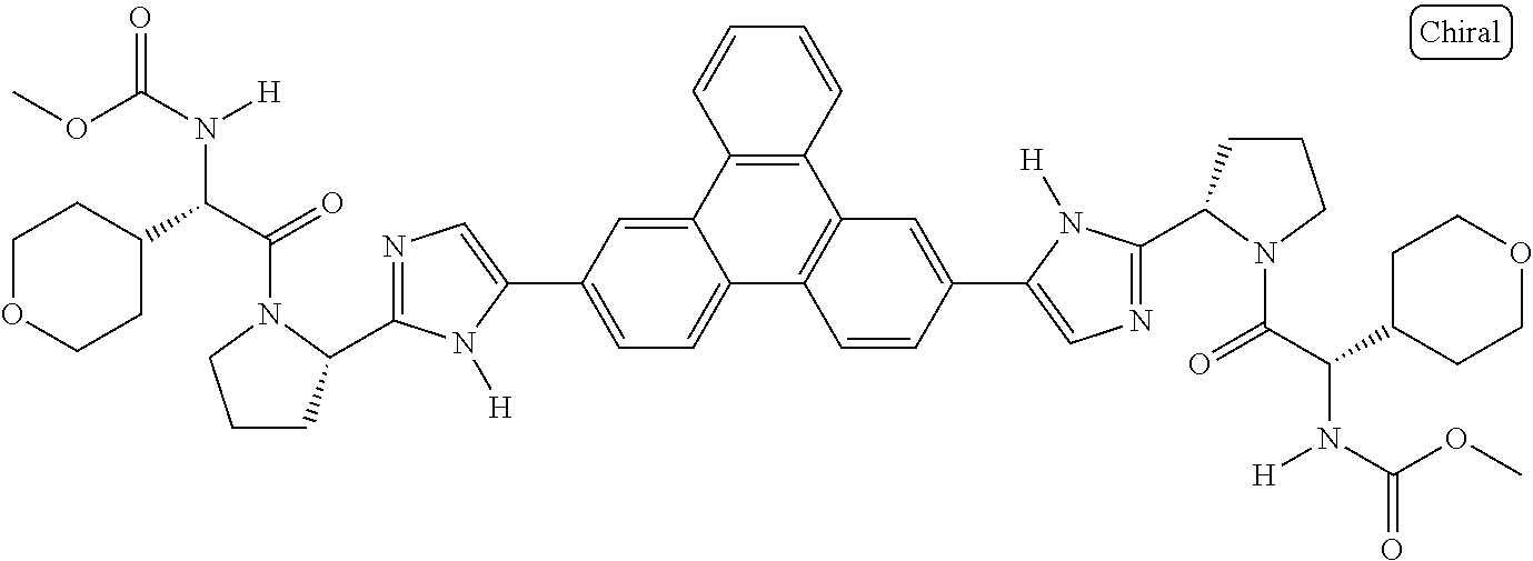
C12=CC(C3=CN=C(C4CCCN4C(C(C4CCOCC4)N(C(OC)=O)[H])=O)N3[H])=CC=C1C1=C(C3=C2C=CC=C3)C=C(C2=CN=C(C3CCCN3C(C(C3CCOCC3)N(C(OC)=O)[H])=O)N2[H])C=C1
